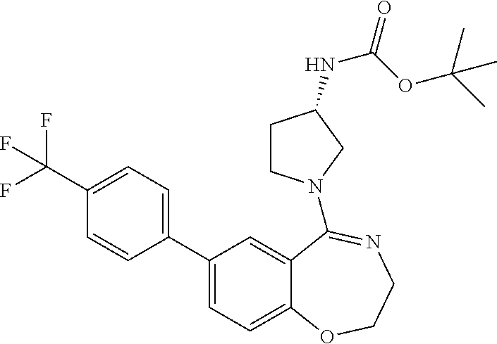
C1(C2=CC=C3C(=C2)C(N2CCC(NC(OC(C)(C)C)=O)C2)=NCCO3)=CC=C(C(F)(F)F)C=C1
